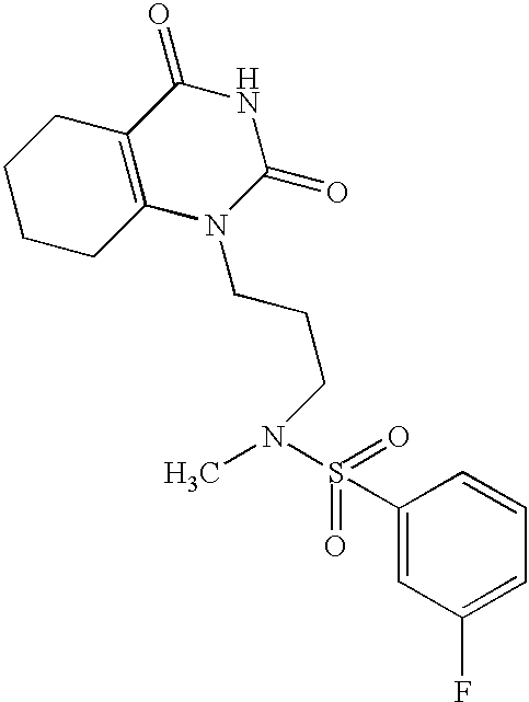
C1CCC2=C(C1)C(=O)NC(=O)N2CCCN(S(=O)(=O)C1=CC(F)=CC=C1)C
